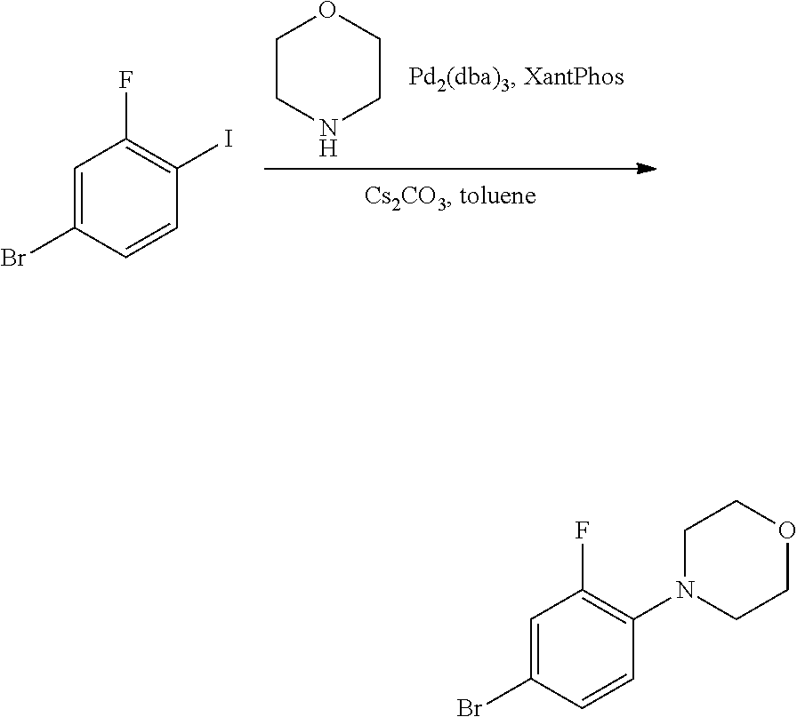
C1=C(Br)C=CC(N2CCOCC2)=C1F.C1CNCCO1.C1=C(Br)C=CC(I)=C1F
